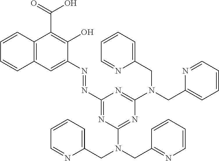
C12=C(C=C(N=NC3=NC(N(CC4=NC=CC=C4)CC4=CC=CC=N4)=NC(N(CC4=CC=CC=N4)CC4=CC=CC=N4)=N3)C(O)=C1C(O)=O)C=CC=C2
